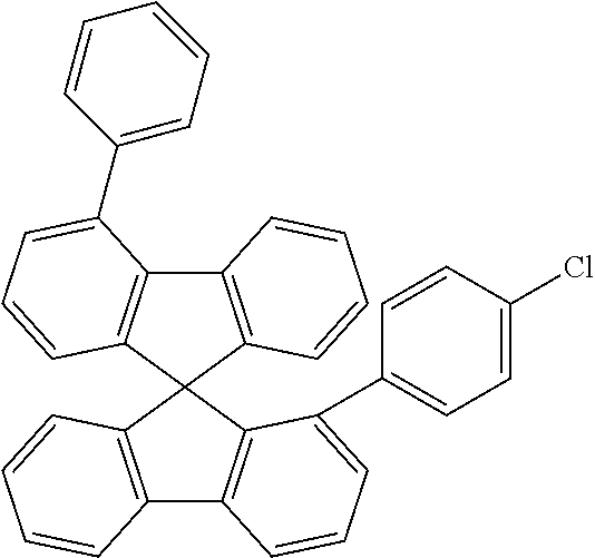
C12=C(C3(C4=C1C(C1=CC=CC=C1)=CC=C4)C1=C(C4=C3C(C3=CC=C(Cl)C=C3)=CC=C4)C=CC=C1)C=CC=C2
